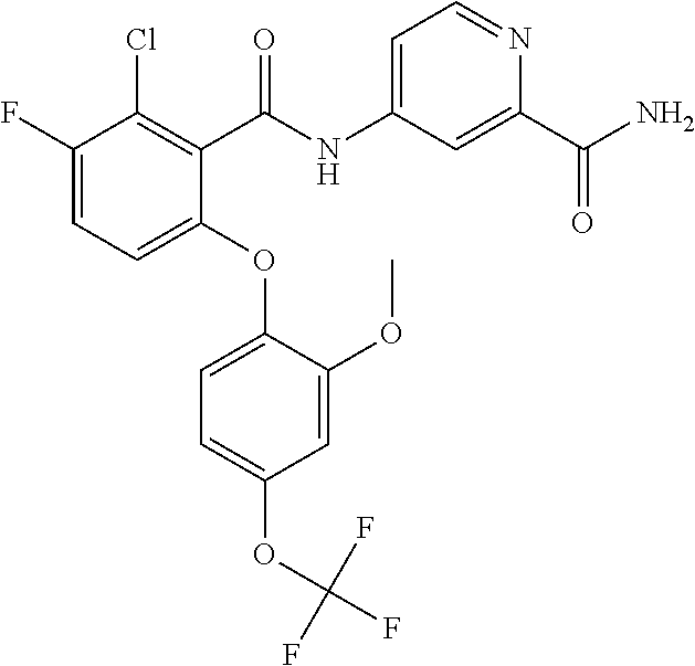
C1(F)=CC=C(OC2=CC=C(OC(F)(F)F)C=C2OC)C(C(NC2=CC=NC(C(N)=O)=C2)=O)=C1Cl
